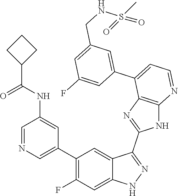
C1=NC=C(C2=C(F)C=C3C(=C2)C(C2=NC4=C(N2)N=CC=C4C2=CC(CNS(=O)(C)=O)=CC(F)=C2)=NN3)C=C1NC(=O)C1CCC1
